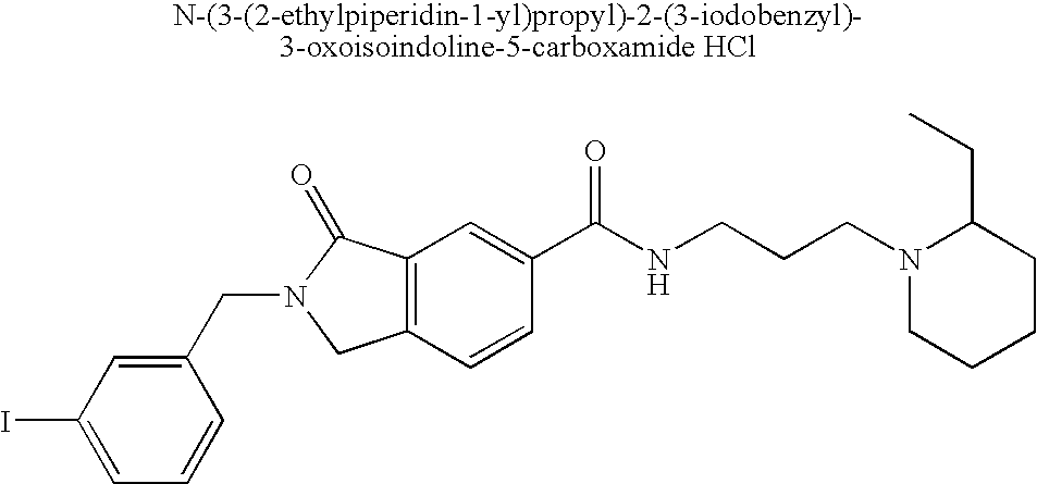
C1=C(I)C=C(CN2CC3=C(C2=O)C=C(C(NCCCN2CCCCC2CC)=O)C=C3)C=C1
